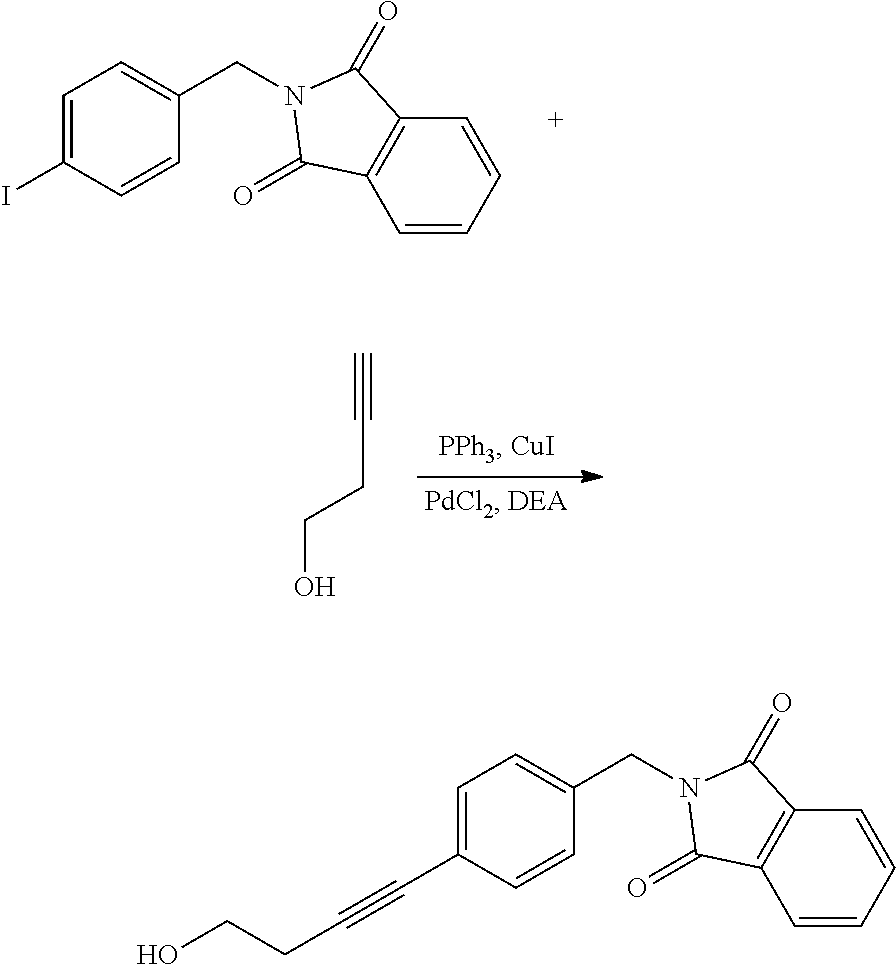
C1=C(I)C=CC(CN2C(=O)C3=C(C=CC=C3)C2=O)=C1.C#CCCO.C1=C(C#CCCO)C=CC(CN2C(=O)C3=C(C=CC=C3)C2=O)=C1
